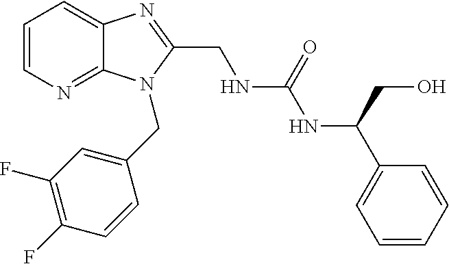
C1=CN=C2C(=C1)N=C(CNC(NC(C1=CC=CC=C1)CO)=O)N2CC1=CC(F)=C(F)C=C1
